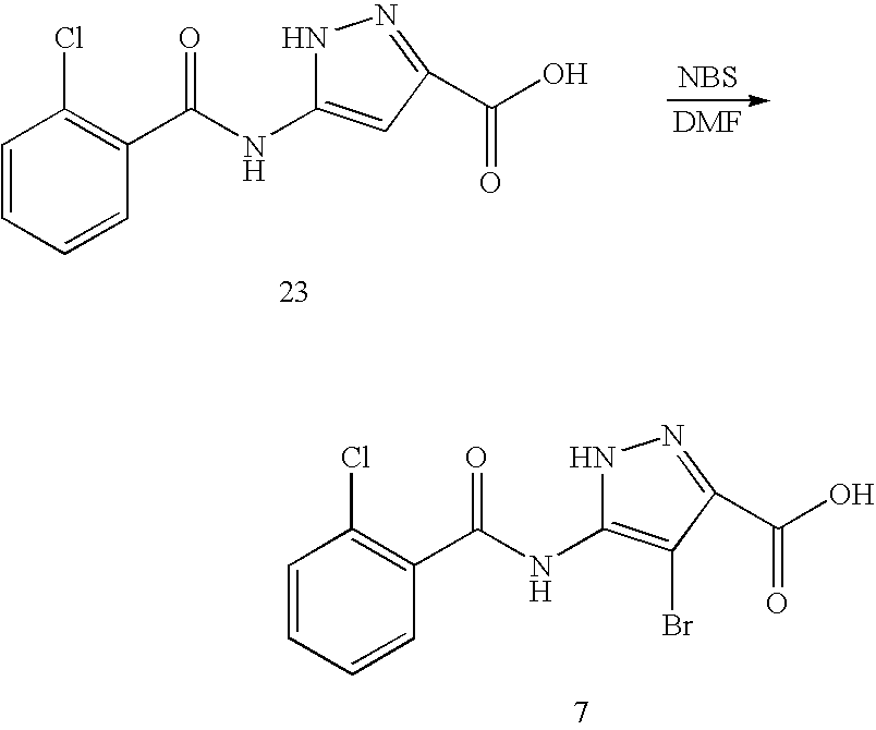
C1=CC=CC(C(=O)NC2=CC(C(O)=O)=NN2)=C1Cl.[NBS].C1=CC=CC(C(=O)NC2=C(Br)C(C(O)=O)=NN2)=C1Cl
